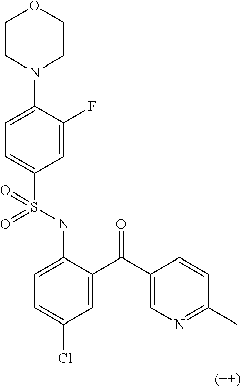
C1=C(N2CCOCC2)C(F)=CC(S(NC2=CC=C(Cl)C=C2C(C2=CN=C(C)C=C2)=O)(=O)=O)=C1
